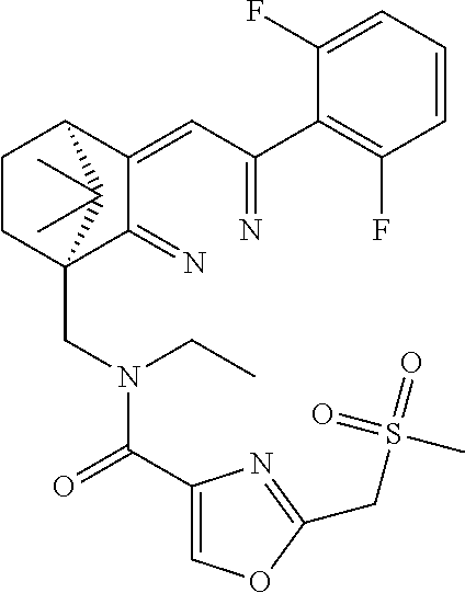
C1=CC=C(F)C(C(=N)C=C2C(=N)C3(CN(C(C4=COC(CS(=O)(C)=O)=N4)=O)CC)CCC2C3(C)C)=C1F
